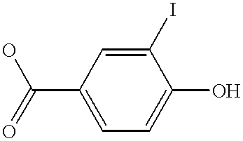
C1(I)=CC(C(=O)O)=CC=C1O
